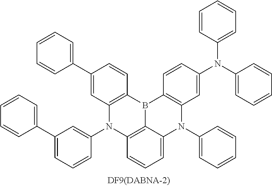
C1=CC=CC=C1N(C1=CC=CC=C1)C1=CC2=C(C=C1)B1C3=C(C=C(C4=CC=CC=C4)C=C3)N(C3=CC(C4=CC=CC=C4)=CC=C3)C3=C1C(=CC=C3)N2C1=CC=CC=C1
